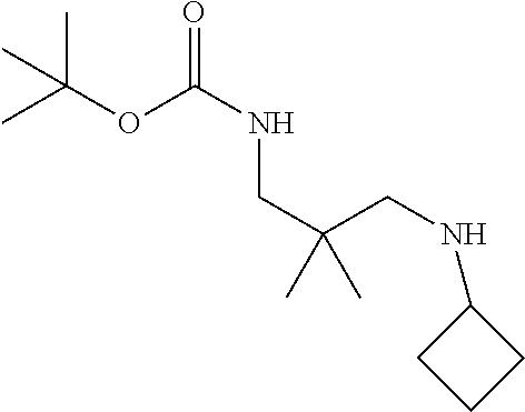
O=C(NCC(CNC1CCC1)(C)C)OC(C)(C)C
